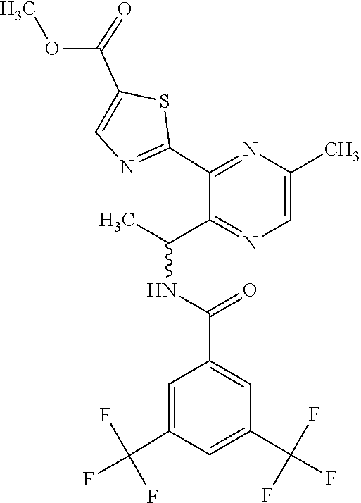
C1=C(C(F)(F)F)C=C(C(=O)NC(C)C2=NC=C(C)N=C2C2=NC=C(C(OC)=O)S2)C=C1C(F)(F)F
